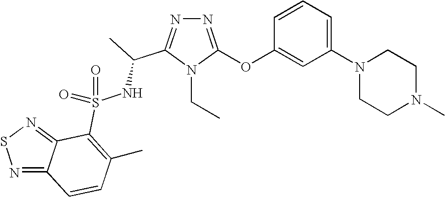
N1=C(OC2=CC(N3CCN(C)CC3)=CC=C2)N(CC)C(C(C)NS(=O)(=O)C2=C(C)C=CC3=NSN=C32)=N1
